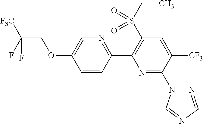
C(COC1=CN=C(C2=C(S(CC)(=O)=O)C=C([CF3])C(N3N=CN=C3)=N2)C=C1)(F)([F3C])F
